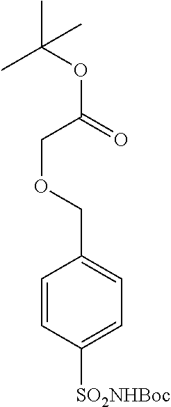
C1=CC([SO2NHBoc])=CC=C1COCC(OC(C)(C)C)=O
